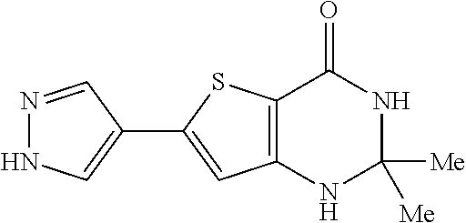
C12=C(NC([Me])([Me])NC1=O)C=C(C1=CNN=C1)S2
